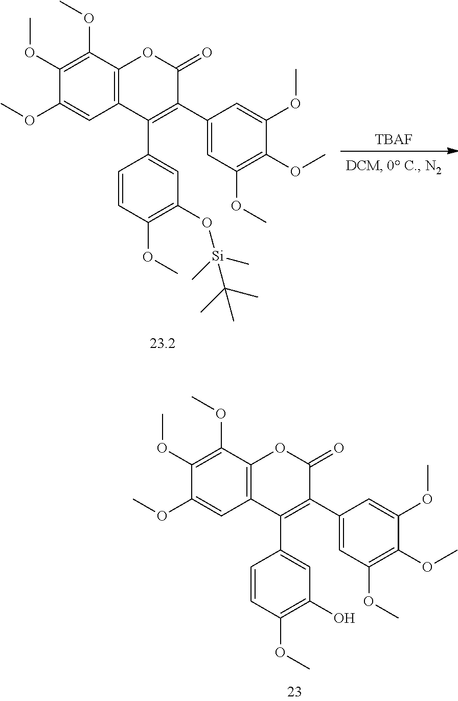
[TBAF].C1(C2=CC(O[Si](C)(C)C(C)(C)C)=C(OC)C=C2)=C(C2=CC(OC)=C(OC)C(OC)=C2)C(=O)OC2=C1C=C(OC)C(OC)=C2OC.C1(C2=CC(O)=C(OC)C=C2)=C(C2=CC(OC)=C(OC)C(OC)=C2)C(=O)OC2=C1C=C(OC)C(OC)=C2OC
